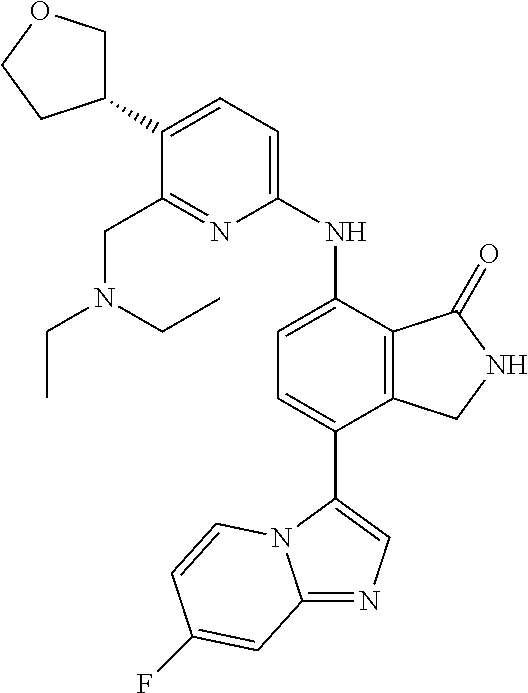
C1(C2COCC2)=CC=C(NC2=CC=C(C3=CN=C4N3C=CC(F)=C4)C3=C2C(=O)NC3)N=C1CN(CC)CC
